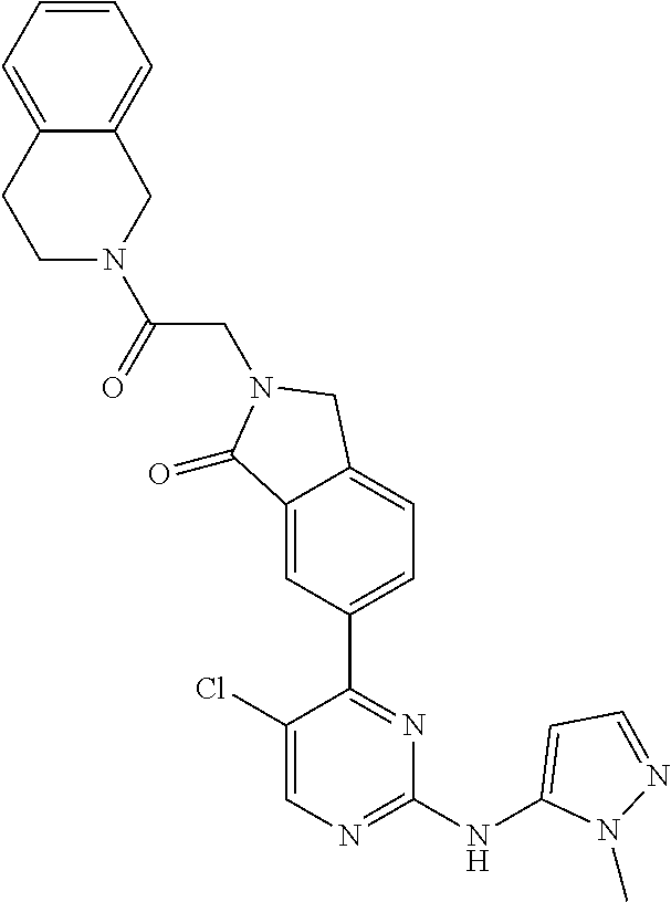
C1(Cl)=CN=C(NC2=CC=NN2C)N=C1C1=CC=C2C(=C1)C(=O)N(CC(N1CCC3=CC=CC=C3C1)=O)C2
